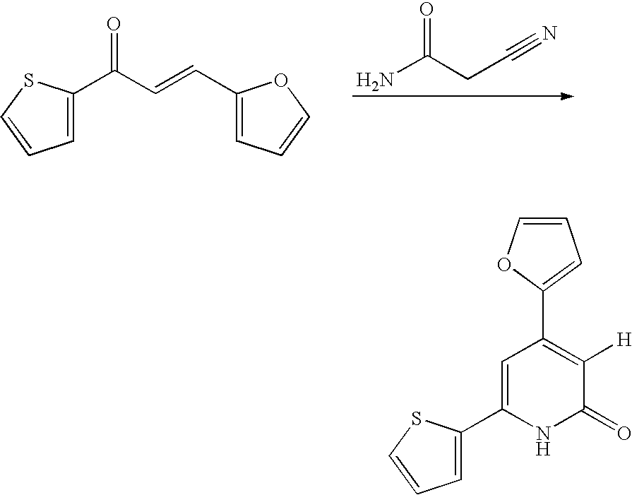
C1=C(C(C=CC2=CC=CO2)=O)SC=C1.NC(CC#N)=O.C1=COC(C2=C([H])C(=O)NC(C3=CC=CS3)=C2)=C1
